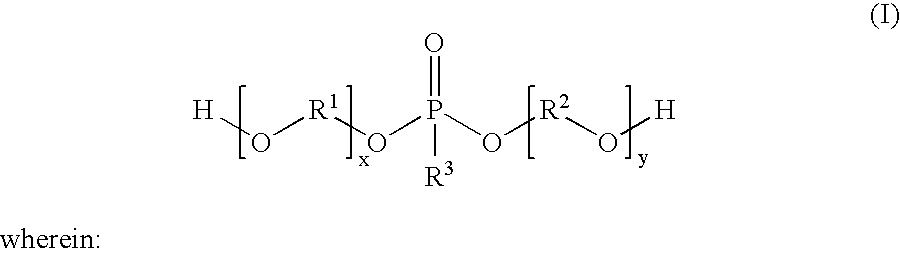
[H]O[R1]OP(O[R2]O[H])(=O)[R3]
